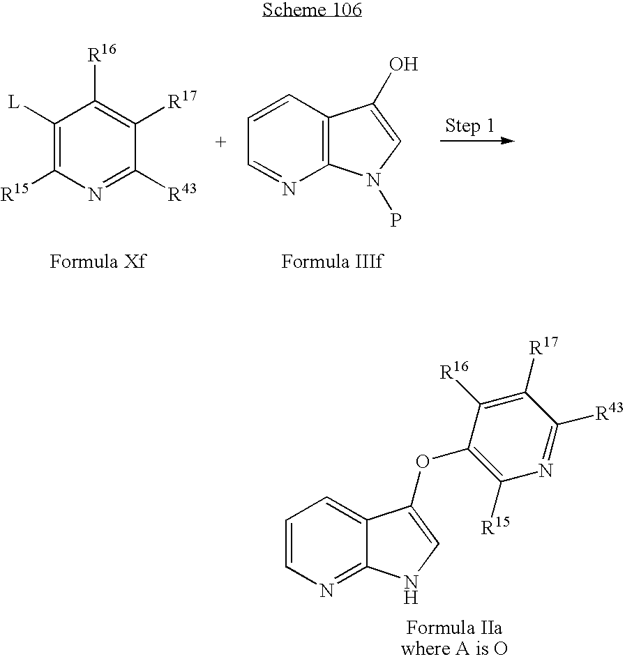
C1([L])=C([R15])N=C([R43])C([R17])=C1[R16].C12=C(C=CC=N1)C(O)=CN2P.C1=CN=C2C(=C1)C(OC1=C([R15])N=C([R43])C([R17])=C1[R16])=CN2
